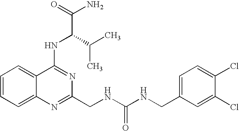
C12=CC=CC=C1N=C(CNC(NCC1=CC=C(Cl)C(Cl)=C1)=O)N=C2NC(C(N)=O)C(C)C
